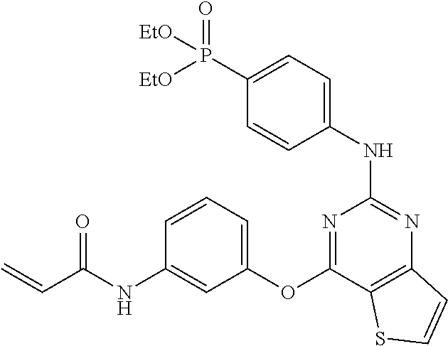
P(C1=CC=C(NC2=NC3=C(C(OC4=CC=CC(NC(C=C)=O)=C4)=N2)SC=C3)C=C1)(=O)([EtO])[EtO]
